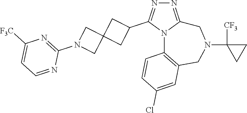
N1=C2N(C(C3CC4(C3)CN(C3=NC([F3C])=CC=N3)C4)=N1)C1=C(CN(C3([CF3])CC3)C2)C=C(Cl)C=C1
